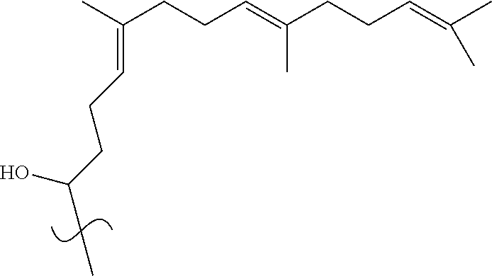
C(CCC=C(CCC=C(C)C)C)(C)=CCCC(O)CC
